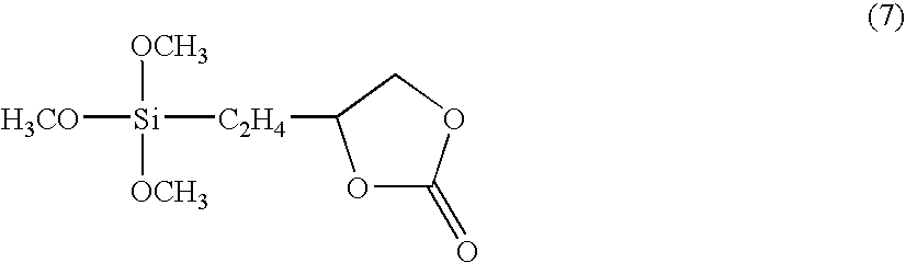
[Si]([C2H4]C1OC(=O)OC1)([H3CO])([OCH3])[OCH3]
